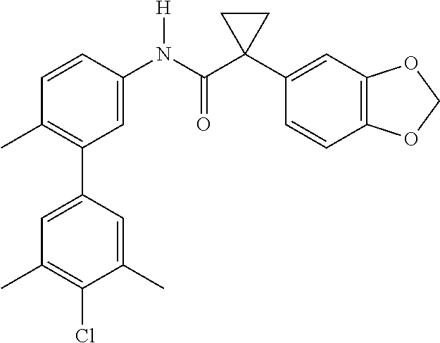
C1=C(N(C(C2(C3=CC4=C(C=C3)OCO4)CC2)=O)[H])C=CC(C)=C1C1=CC(C)=C(Cl)C(C)=C1
